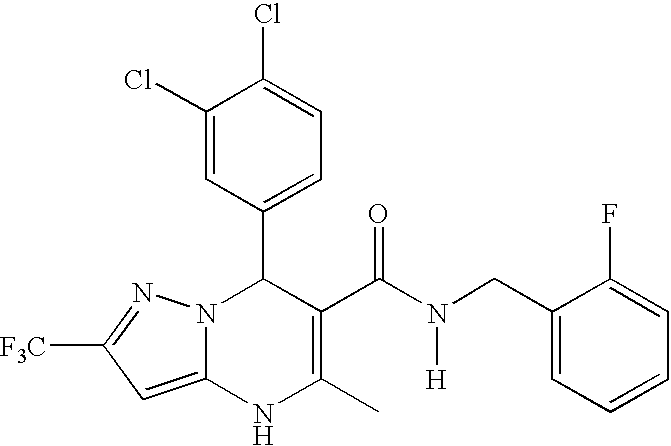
C1(Cl)=CC(C2N3C(=CC([F3C])=N3)NC(C)=C2C(N([H])CC2=CC=CC=C2F)=O)=CC=C1Cl
